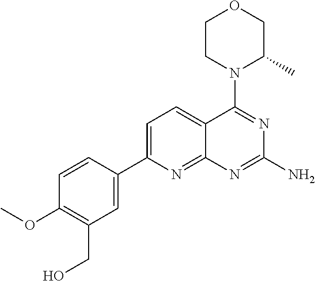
C1=C(C2=CC(CO)=C(OC)C=C2)N=C2C(=C1)C(N1C(C)COCC1)=NC(N)=N2
